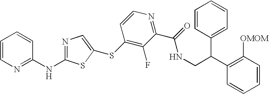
C1=CN=C(NC2=NC=C(SC3=C(F)C(C(=O)NCC(C4=C([OMOM])C=CC=C4)C4=CC=CC=C4)=NC=C3)S2)C=C1
